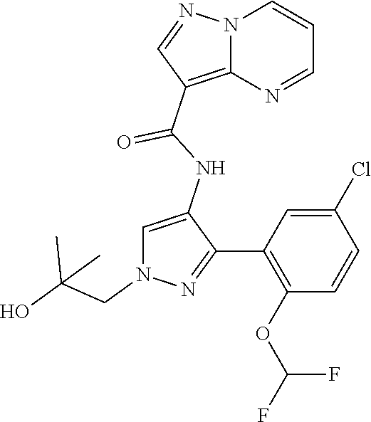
N12C(=C(C(NC3=CN(CC(O)(C)C)N=C3C3=C(OC(F)F)C=CC(Cl)=C3)=O)C=N1)N=CC=C2
